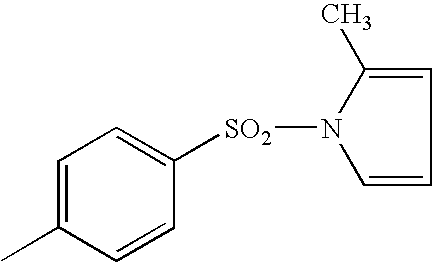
C1=C(C)N([SO2]C2=CC=C(C)C=C2)C=C1
